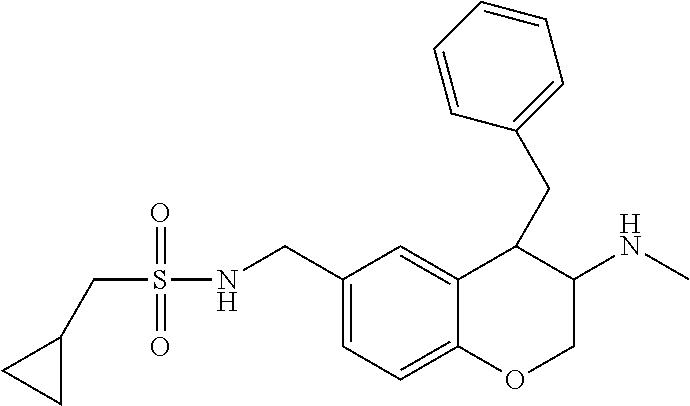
C(S(=O)(=O)NCC1=CC=C2C(=C1)C(CC1=CC=CC=C1)C(NC)CO2)C1CC1
